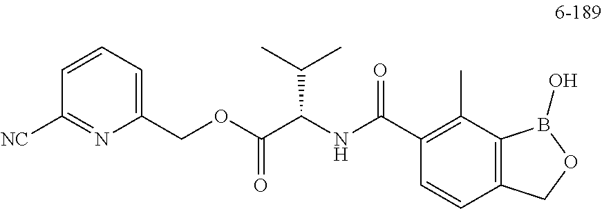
C1=CC=C(COC(C(NC(C2=C(C)C3=C(C=C2)COB3O)=O)C(C)C)=O)N=C1[NC]
